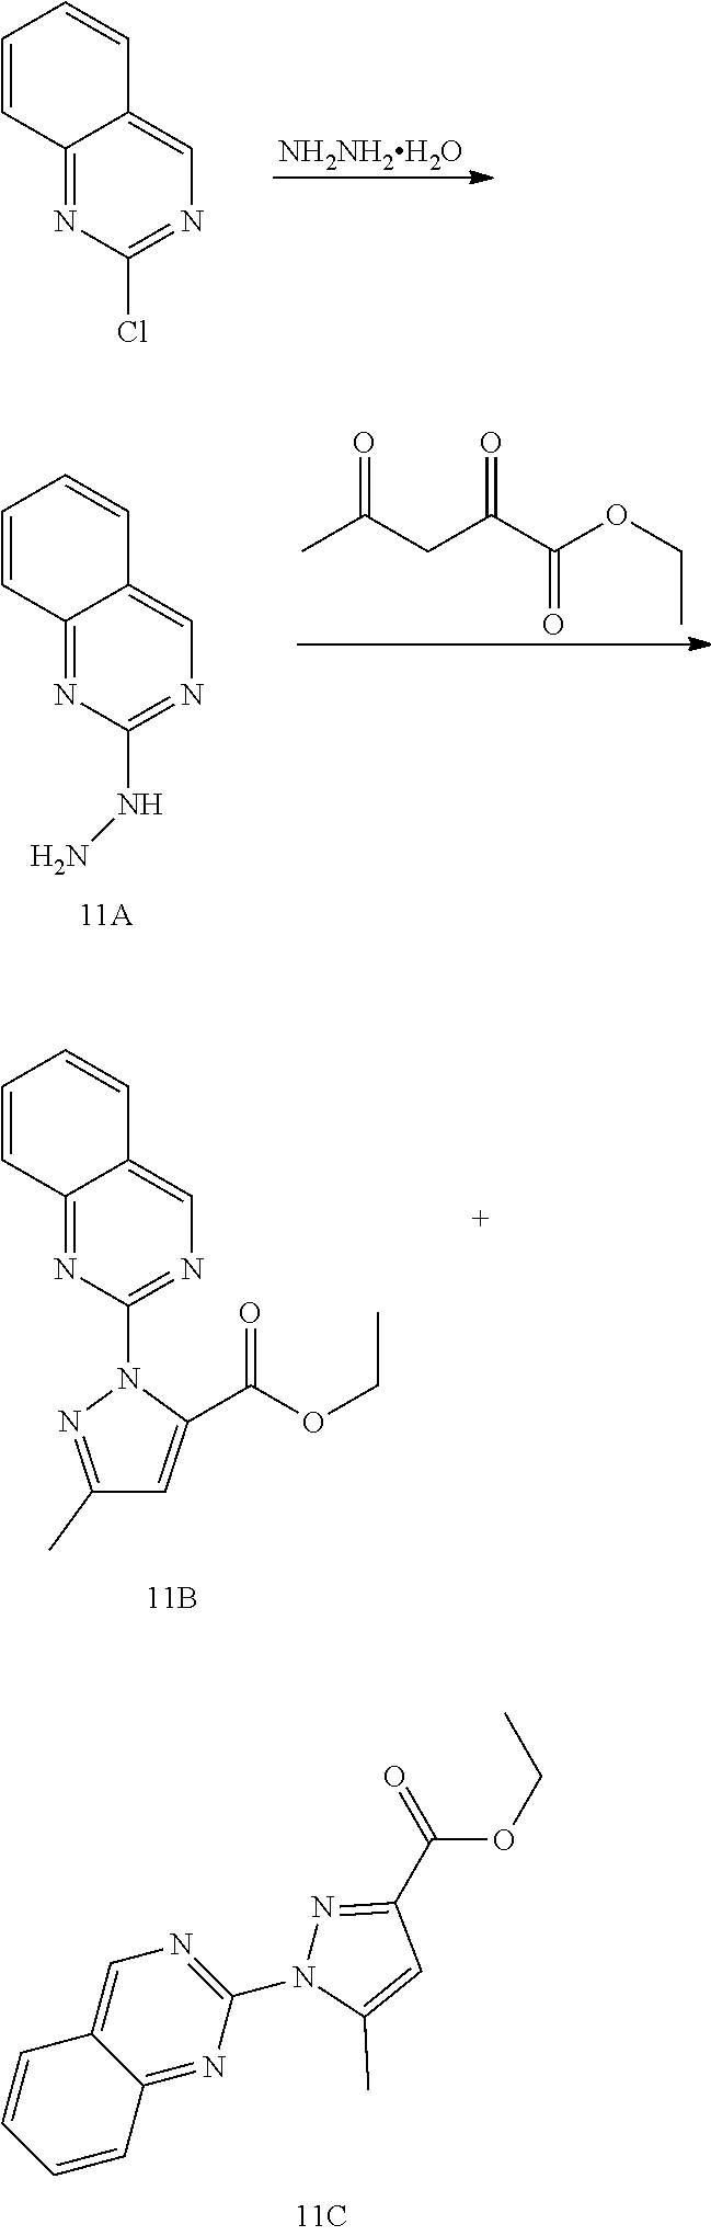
[NH2NH2H2O].C1=CC2=NC(Cl)=NC=C2C=C1.CC(CC(C(OCC)=O)=O)=O.C1=CC2=NC(NN)=NC=C2C=C1.C1=CC2=NC(N3N=C(C)C=C3C(OCC)=O)=NC=C2C=C1.C1=CC2=NC(N3N=C(C(OCC)=O)C=C3C)=NC=C2C=C1
